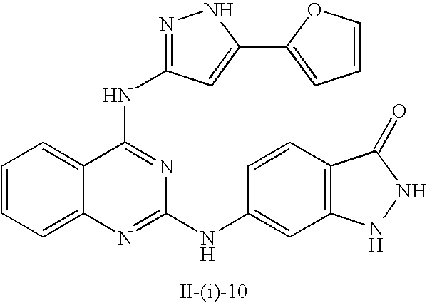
C1=CC=C2C(=C1)C(NC1=NNC(C3=CC=CO3)=C1)=NC(NC1=CC3=C(C=C1)C(=O)NN3)=N2
